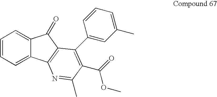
C1=CC=C2C(=C1)C(=O)C1=C2N=C(C)C(C(=O)OC)=C1C1=CC(C)=CC=C1
